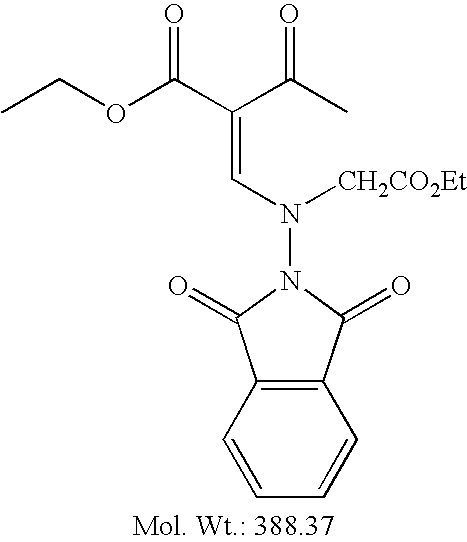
CCOC(C(C(C)=O)=CN(N1C(=O)C2=C(C1=O)C=CC=C2)[CH2CO2Et])=O
